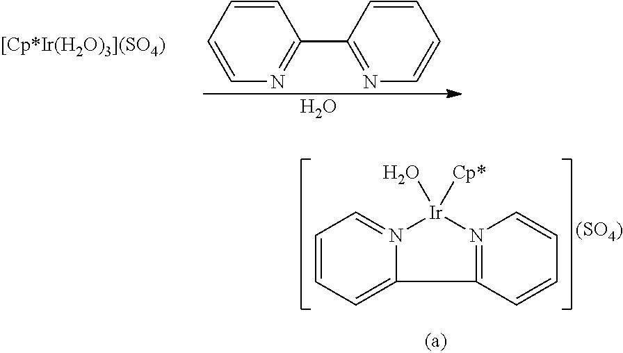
C1=CC=C2C3=N([Ir](O)([Cp*])N2=C1)C=CC=C3.[(SO4)].C1=CN=C(C2=NC=CC=C2)C=C1.O
